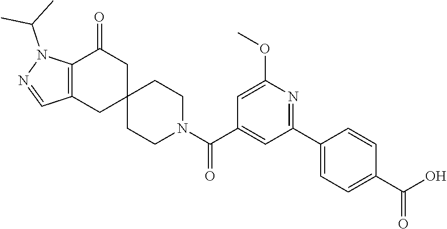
C12=C(CC3(CC1=O)CCN(C(C1=CC(C4=CC=C(C(=O)O)C=C4)=NC(OC)=C1)=O)CC3)C=NN2C(C)C
